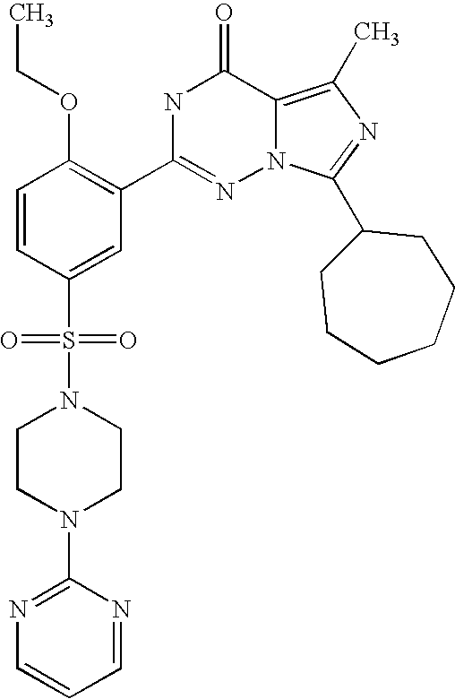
C1=CC(S(N2CCN(C3=NC=CC=N3)CC2)(=O)=O)=CC(C2=NN3C(=C(C)N=C3C3CCCCCC3)C(=O)N2)=C1OCC
